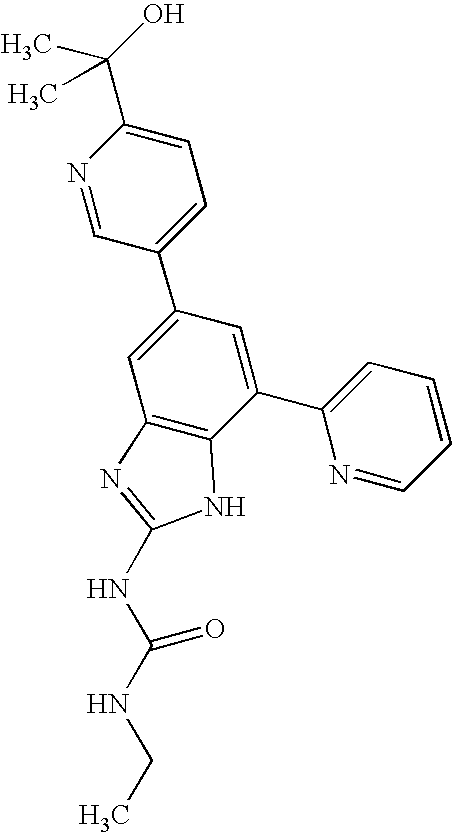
N1=CC(C2=CC3=C(C(C4=CC=CC=N4)=C2)NC(NC(NCC)=O)=N3)=CC=C1C(C)(O)C
